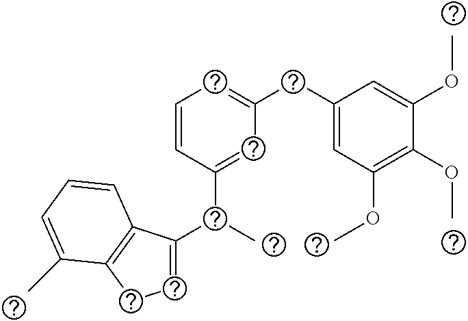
C1=C(C(C2=CC(CC3=CC(OC)=C(OC)C(OC)=C3)=CC=C2)C)C2=C(C1)C(C)=CC=C2
